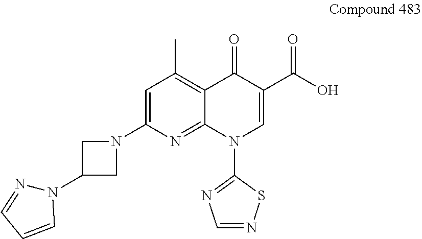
C1=C(N2CC(N3N=CC=C3)C2)N=C2C(=C1C)C(=O)C(C(O)=O)=CN2C1=NC=NS1
